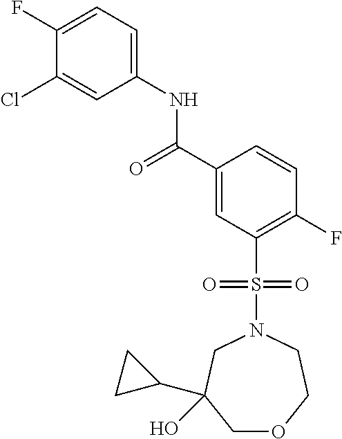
C1(F)=CC=C(NC(C2=CC(S(N3CC(C4CC4)(O)COCC3)(=O)=O)=C(F)C=C2)=O)C=C1Cl
